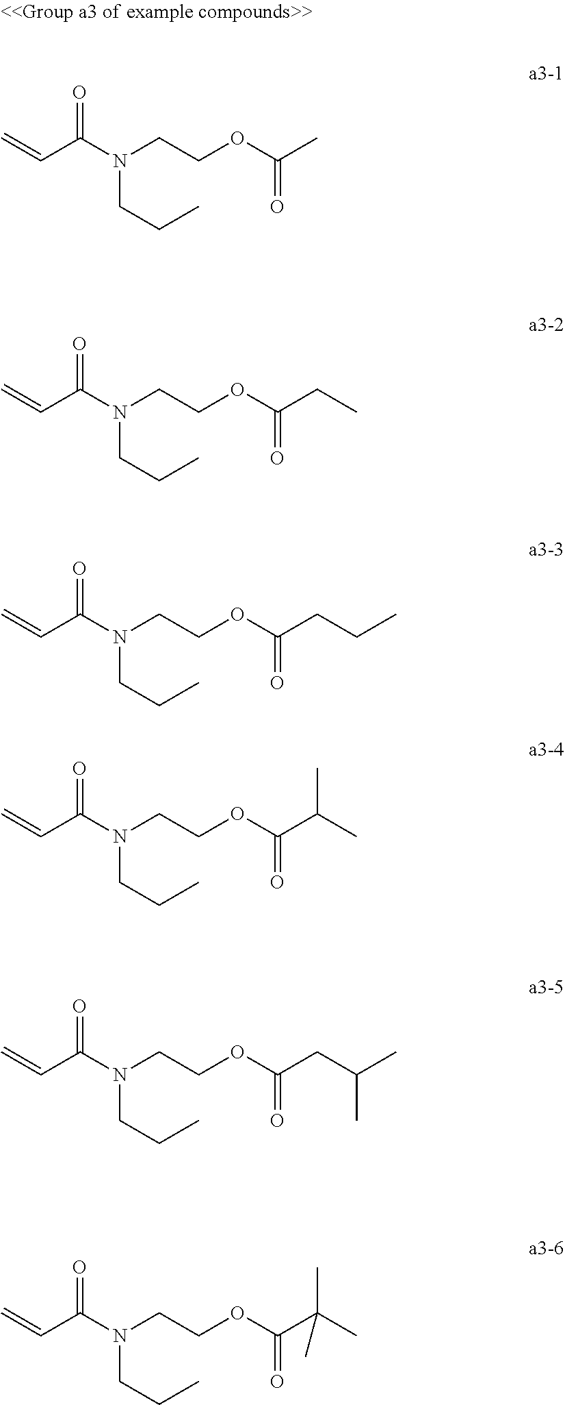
C=CC(N(CCOC(=O)C)CCC)=O.C=CC(N(CCOC(=O)CC)CCC)=O.C=CC(N(CCOC(=O)CCC)CCC)=O.C=CC(N(CCOC(=O)C(C)C)CCC)=O.C=CC(N(CCOC(=O)CC(C)C)CCC)=O.C=CC(N(CCOC(=O)C(C)(C)C)CCC)=O
